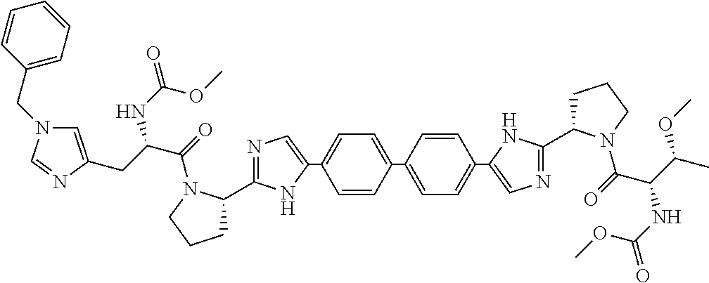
C1=CC(C2=CC=C(C3=CN=C(C4CCCN4C(=O)C(CC4=CN(CC5=CC=CC=C5)C=N4)NC(=O)OC)N3)C=C2)=CC=C1C1=CN=C(C2CCCN2C(=O)C(C(C)OC)NC(OC)=O)N1
